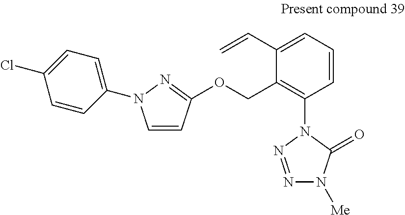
C1=CC=C(C=C)C(COC2=NN(C3=CC=C(Cl)C=C3)C=C2)=C1N1N=NN([Me])C1=O
